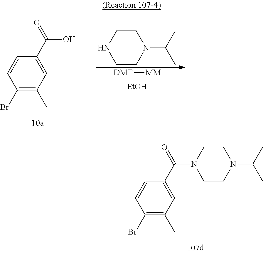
C1(Br)=C(C)C=C(C(=O)O)C=C1.[DMT][MM].[EtOH].C1CNCCN1C(C)C.C1(Br)=C(C)C=C(C(=O)N2CCN(C(C)C)CC2)C=C1
